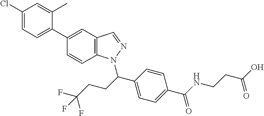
C12=C(C=C(C3=CC=C(Cl)C=C3C)C=C1)C=NN2C(CCC(F)(F)F)C1=CC=C(C(NCCC(O)=O)=O)C=C1
